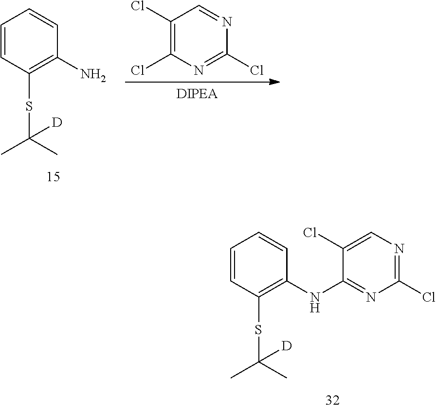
[DIPEA].C1(Cl)=C(Cl)N=C(Cl)N=C1.C1=CC(SC(C)(C)[D])=C(N)C=C1.C1=CC(SC(C)(C)[D])=C(NC2=NC(Cl)=NC=C2Cl)C=C1
